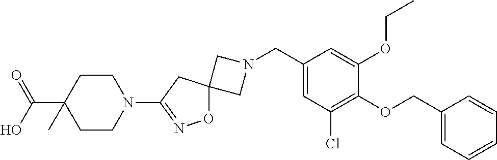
C1N(CC2=CC(Cl)=C(OCC3=CC=CC=C3)C(OCC)=C2)CC12ON=C(N1CCC(C(=O)O)(C)CC1)C2
